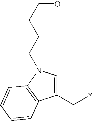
C1(CC)=CN(CCCCO)C2=C1C=CC=C2
